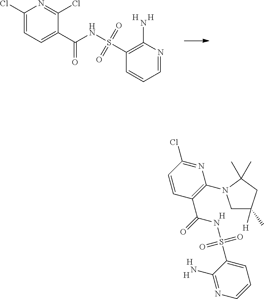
O=S(C1=CC=CN=C1N)(=O)NC(C1=C(N2CC(C)([H])CC2(C)C)N=C(Cl)C=C1)=O.[H].[H].[H].O=S(=O)(NC(C1=CC=C(Cl)N=C1Cl)=O)C1=C(N)N=CC=C1.[H].[H]
